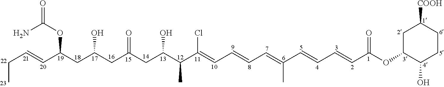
CCC=CC(CC(CC(CC(C(C(=CC=CC=C(C=CC=CC(OC1CC([COOH])CCC1O)=O)C)Cl)C)O)=O)O)OC(N)=O
